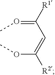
CO=C([R1])C=C([R2])OC
